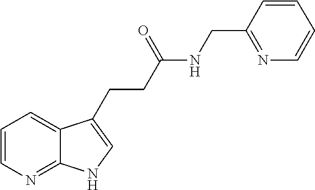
C1=CN=C2C(=C1)C(CCC(NCC1=NC=CC=C1)=O)=CN2
